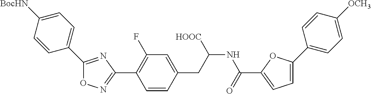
C1(C2=C(F)C=C(CC(NC(=O)C3=CC=C(C4=CC=C([OCH3])C=C4)O3)[HOOC])C=C2)=NOC(C2=CC=C([BocHN])C=C2)=N1
